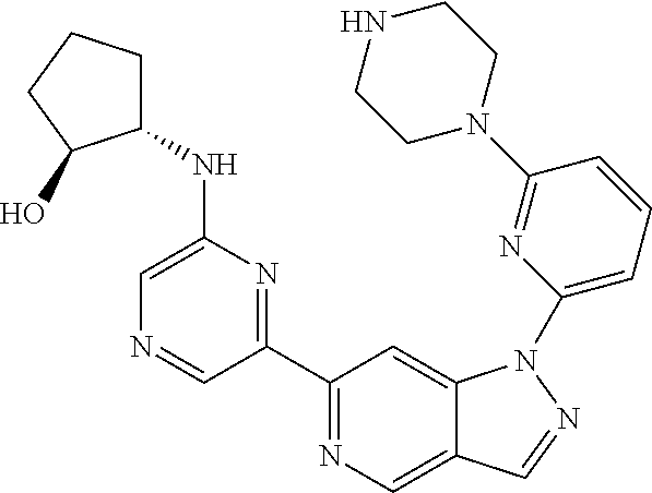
C1(C2=NC(NC3CCCC3O)=CN=C2)=NC=C2C(=C1)N(C1=CC=CC(N3CCNCC3)=N1)N=C2
